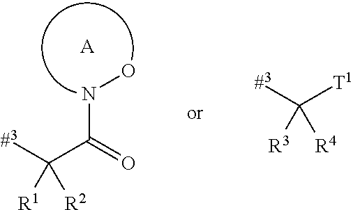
C(NO)(=O)C([#3])([R1])[R2].[A].[#3]C([T1])([R3])[R4]
